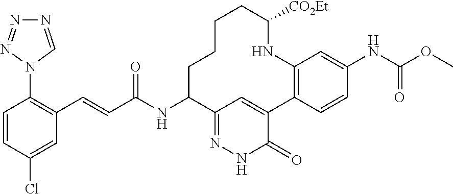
C1=CC(Cl)=CC(C=CC(NC2C3=NNC(=O)C(=C3)C3=C(C=C(NC(OC)=O)C=C3)NC([CO2Et])CCCC2)=O)=C1N1C=NN=N1
